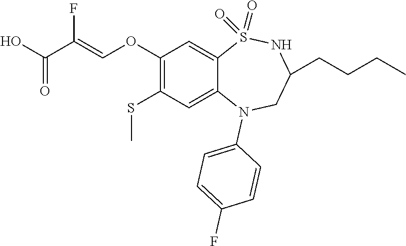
C1(OC=C(C(O)=O)F)=C(SC)C=C2C(=C1)S(=O)(=O)NC(CCCC)CN2C1=CC=C(F)C=C1
